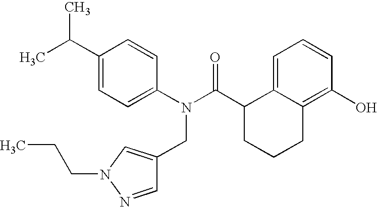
C1(C(C)C)=CC=C(N(C(C2CCCC3=C(O)C=CC=C23)=O)CC2=CN(CCC)N=C2)C=C1
